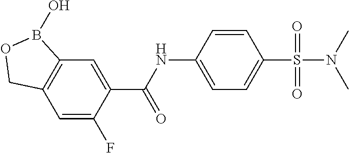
C12=C(C=C(F)C(C(NC3=CC=C(S(N(C)C)(=O)=O)C=C3)=O)=C1)COB2O
